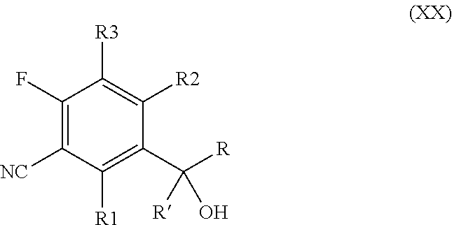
C1([R3])=C([R2])C(C([R])(O)[R])=C([R1])C([NC])=C1F
